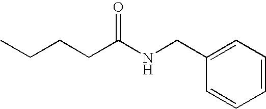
CCCCC(NCC1=CC=CC=C1)=O
